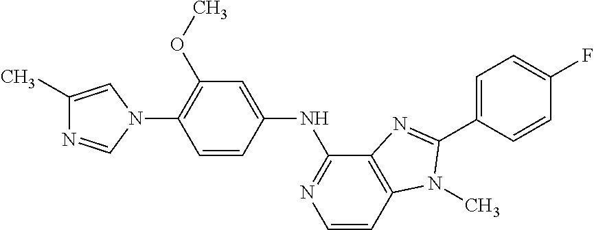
C1(C)=CN(C2=C(OC)C=C(NC3=NC=CC4=C3N=C(C3=CC=C(F)C=C3)N4C)C=C2)C=N1
